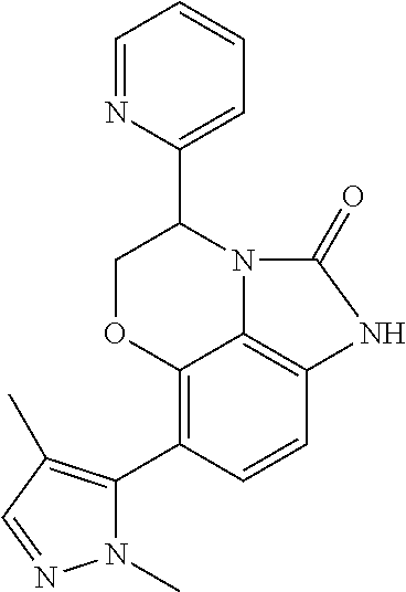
C12=C(C3=C(C)C=NN3C)C=CC3=C1N(C(C1=CC=CC=N1)CO2)C(=O)N3
